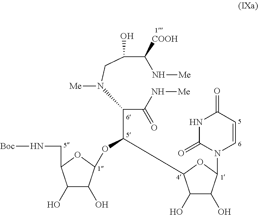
C(OC1C(O)C(O)C(CN[Boc])O1)(C1C(O)C(O)C(N2C=CC(=O)NC2=O)O1)C(C(=O)N[Me])N(CC(O)C(N[Me])[COOH])[Me]
